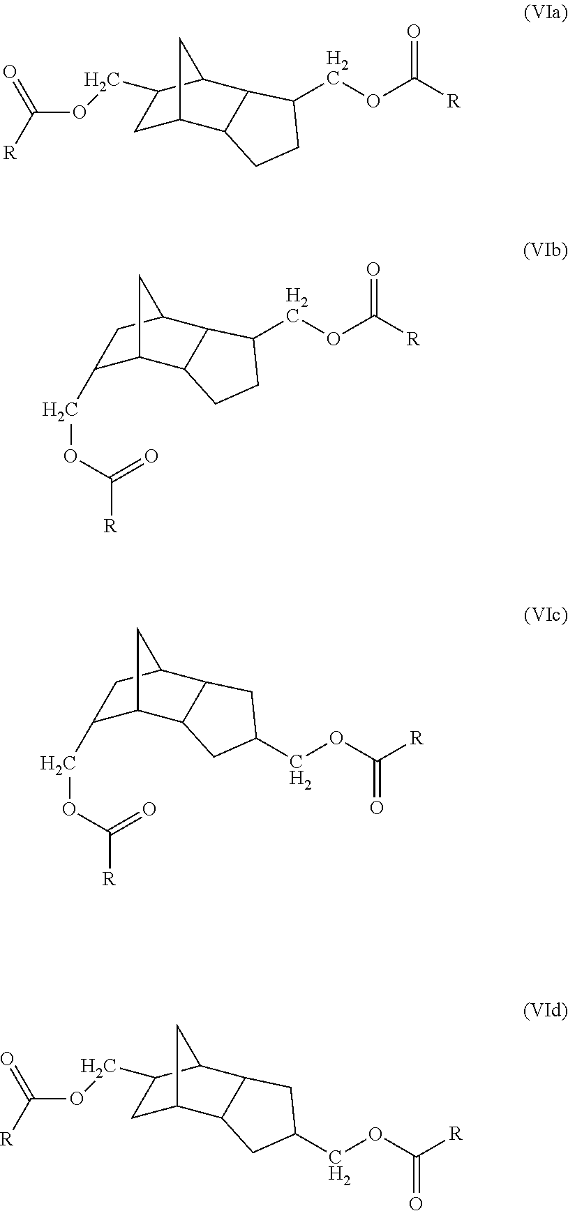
C1C2C3C(C(C1COC([R])=O)C2)C(COC([R])=O)CC3.C1(COC([R])=O)C2C3C(C(C1)C2)C(COC([R])=O)CC3.C1(COC([R])=O)C2C3C(C(C1)C2)CC(COC([R])=O)C3.C1C2C3C(C(C1COC([R])=O)C2)CC(COC([R])=O)C3
